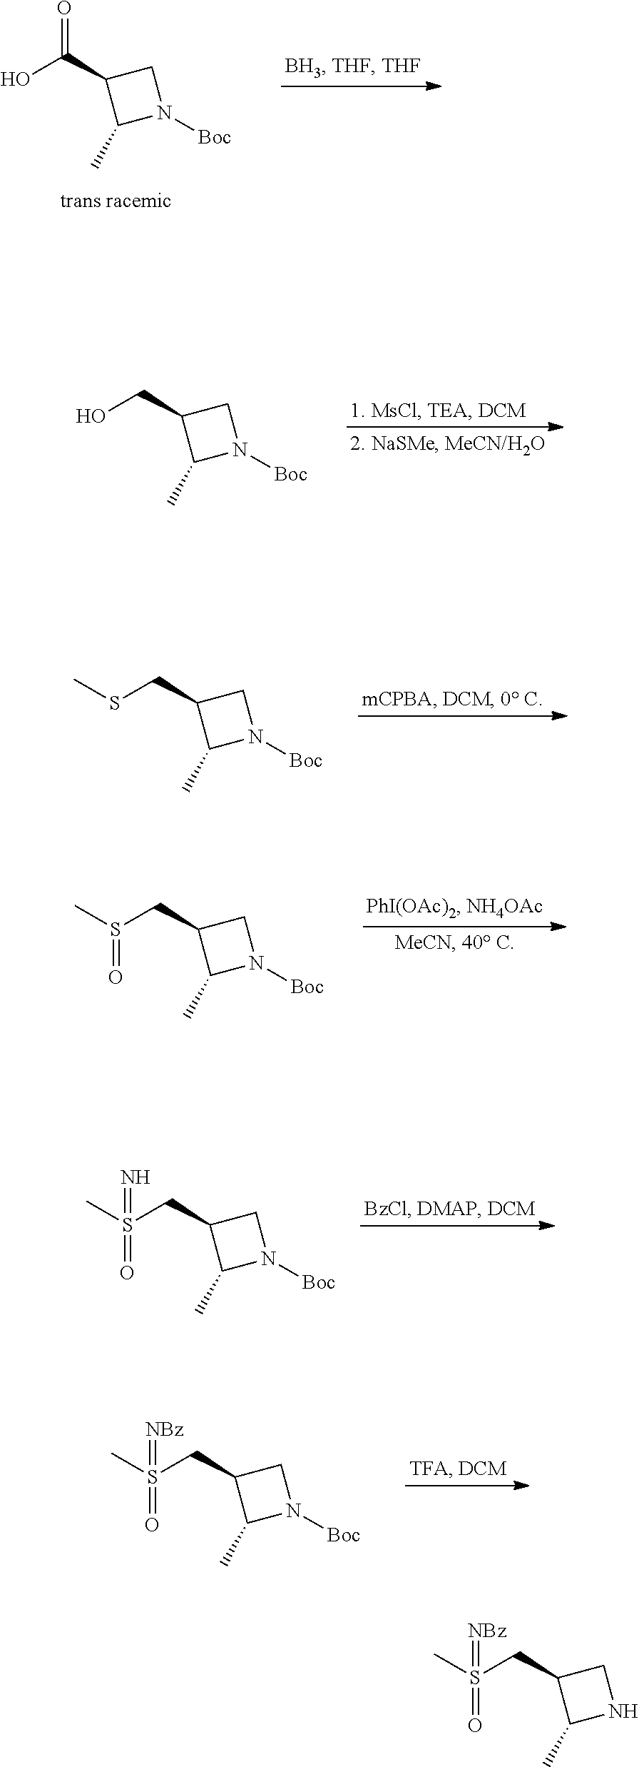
OC(=O)C1C(C)N([Boc])C1.OCC1C(C)N([Boc])C1.S(CC1C(C)N([Boc])C1)C.S(CC1C(C)N([Boc])C1)(C)=O.S(CC1C(C)N([Boc])C1)(C)(=O)=N.S(CC1C(C)N([Boc])C1)(C)(=O)=[NBz].S(CC1C(C)NC1)(C)(=O)=[NBz]
